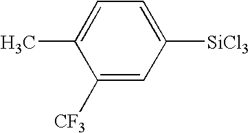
C1=C(C)C([CF3])=CC([SiCl3])=C1
